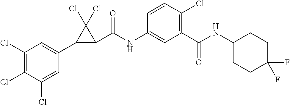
C1(Cl)=C(Cl)C(Cl)=CC(C2C(C(NC3=CC(C(NC4CCC(F)(F)CC4)=O)=C(Cl)C=C3)=O)C2(Cl)Cl)=C1
